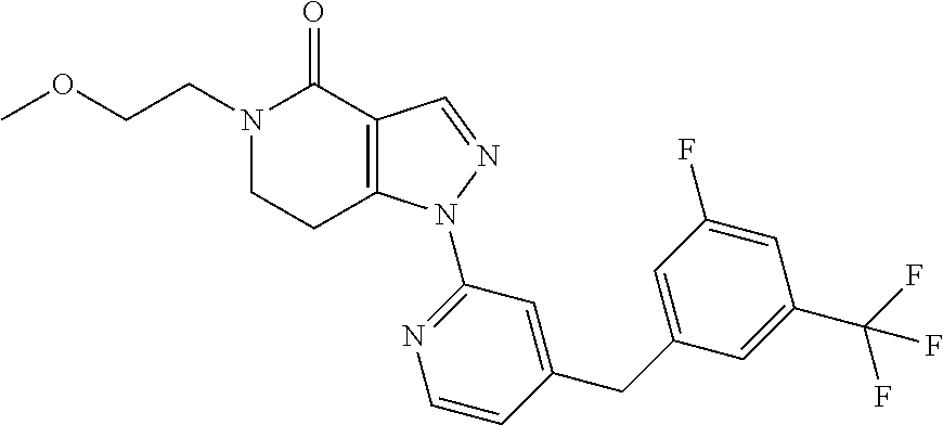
C12=C(C=NN1C1=NC=CC(CC3=CC(F)=CC(C(F)(F)F)=C3)=C1)C(=O)N(CCOC)CC2
